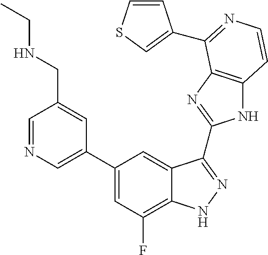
C1=C(C2=CC(F)=C3C(=C2)C(C2=NC4=C(N2)C=CN=C4C2=CSC=C2)=NN3)C=C(CNCC)C=N1
